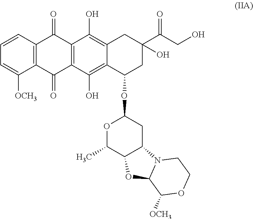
C12=C(C=CC=C1[OCH3])C(=O)C1=C(C2=O)C(O)=C2C(=C1O)CC(C(CO)=O)(O)CC2OC1OC(C)C2C(C1)N1C(O2)C([OCH3])OCC1
